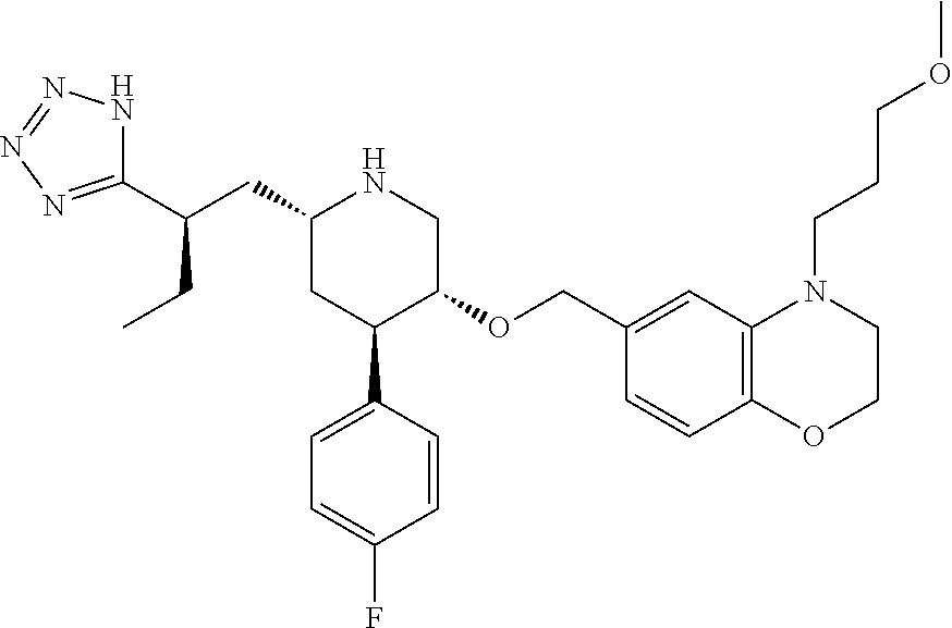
C1(CC(C2=NN=NN2)CC)CC(C2=CC=C(F)C=C2)C(OCC2=CC3=C(C=C2)OCCN3CCCOC)CN1
